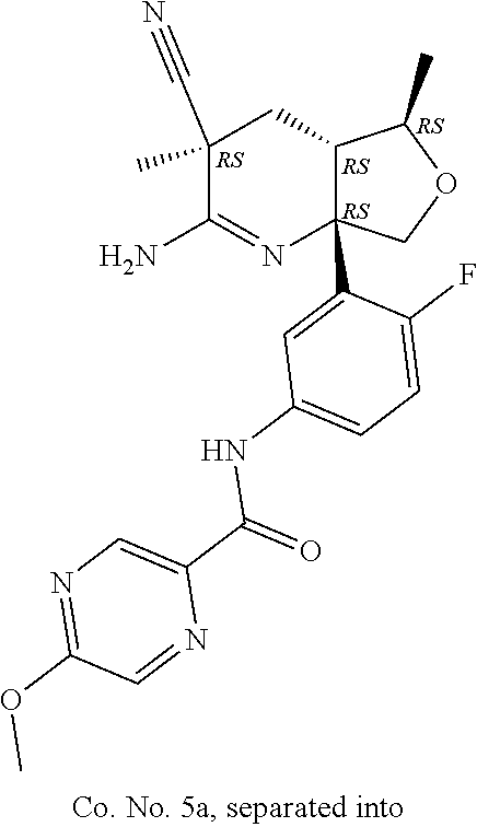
COC1=NC=C(C(NC2=CC=C(F)C(C34C(CC(C)(C#N)C(N)=N3)C(C)OC4)=C2)=O)N=C1
